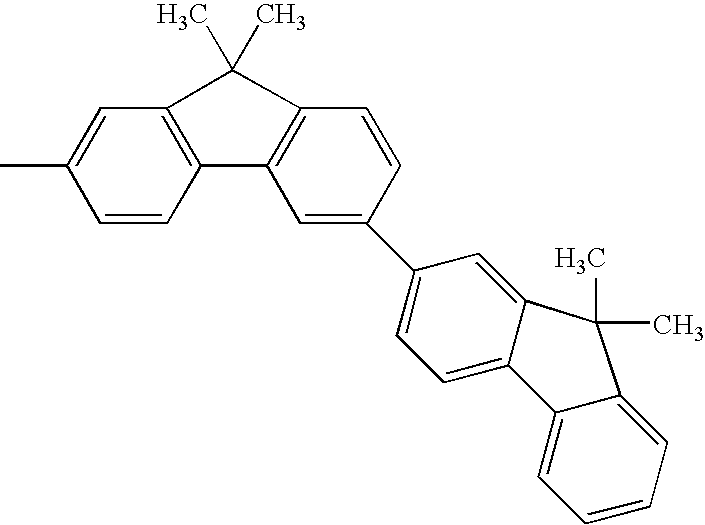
C1=C(C)C=CC2=C1C(C)(C)C1=C2C=C(C2=CC=C3C(=C2)C(C)(C)C2=CC=CC=C32)C=C1
